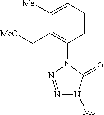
C1([Me])=CC=CC(N2N=NN([Me])C2=O)=C1C[MeO]
